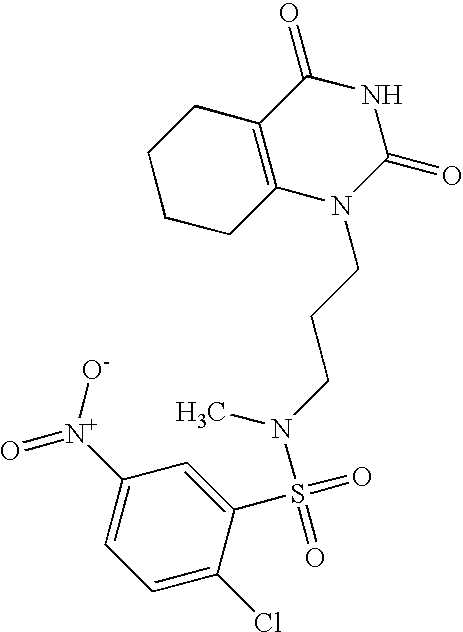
C1CCC2=C(C1)C(=O)NC(=O)N2CCCN(C)S(=O)(=O)C1=CC([N+](=O)[O-])=CC=C1Cl
